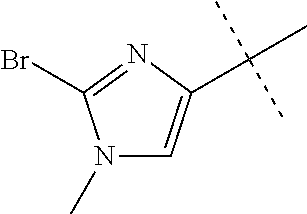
N1(C)C=C(C(C)(C)C)N=C1Br
